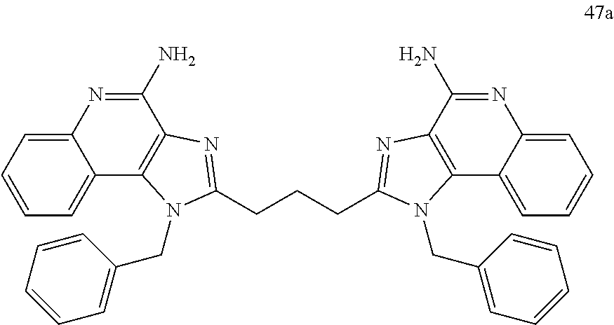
C12=CC=CC=C1C1=C(C(N)=N2)N=C(CCCC2=NC3=C(C4=CC=CC=C4N=C3N)N2CC2=CC=CC=C2)N1CC1=CC=CC=C1
